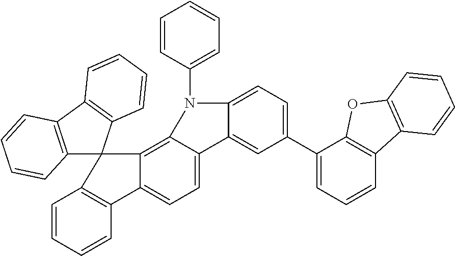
C1=CC=CC2=C1C1(C3=C4C(=CC=C23)C2=CC(C3=CC=CC5=C3OC3=C5C=CC=C3)=CC=C2N4C2=CC=CC=C2)C2=C(C3=C1C=CC=C3)C=CC=C2
